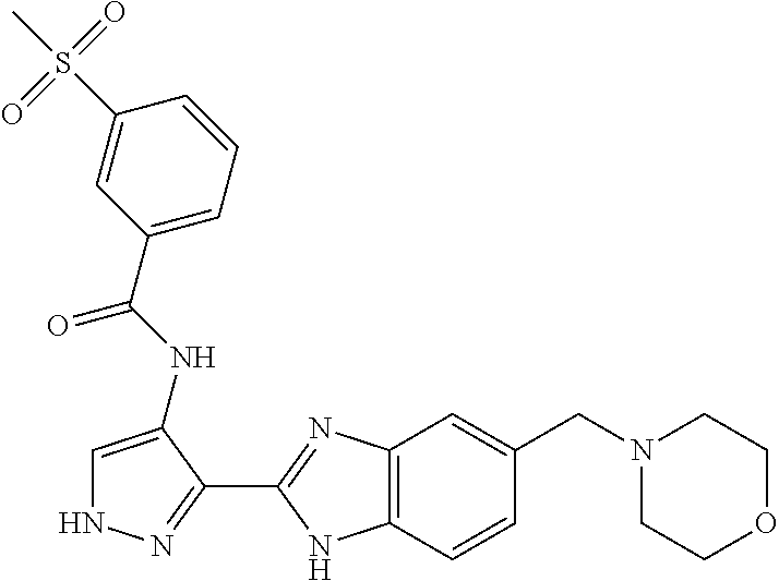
C1=C(NC(=O)C2=CC=CC(S(C)(=O)=O)=C2)C(C2=NC3=C(N2)C=CC(CN2CCOCC2)=C3)=NN1
